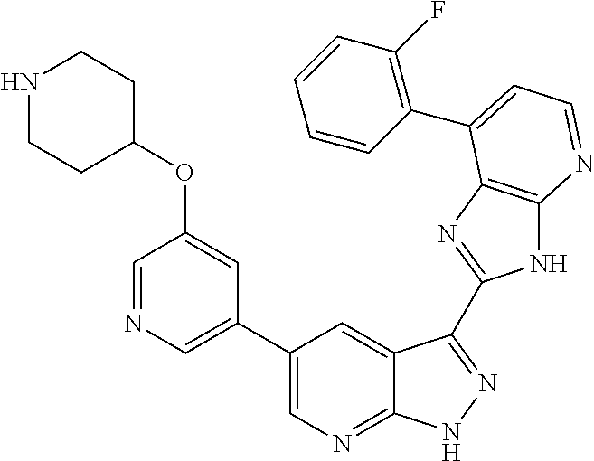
C1(C2=CN=C3C(=C2)C(C2=NC4=C(N2)N=CC=C4C2=C(F)C=CC=C2)=NN3)=CN=CC(OC2CCNCC2)=C1
